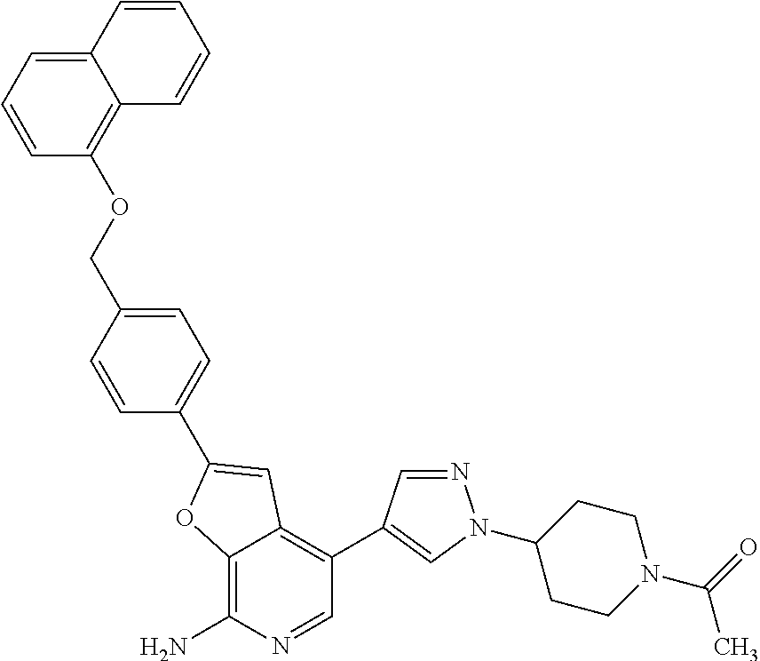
C12=C(N)N=CC(C3=CN(C4CCN(C(=O)C)CC4)N=C3)=C1C=C(C1=CC=C(COC3=C4C(=CC=C3)C=CC=C4)C=C1)O2
